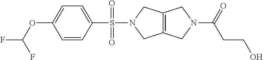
C1=CC(S(=O)(N2CC3=C(C2)CN(C(=O)CCO)C3)=O)=CC=C1OC(F)F
